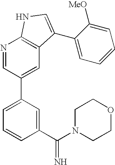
N1=CC(C2=CC=CC(C(=N)N3CCOCC3)=C2)=CC2=C1NC=C2C1=CC=CC=C1[MeO]
